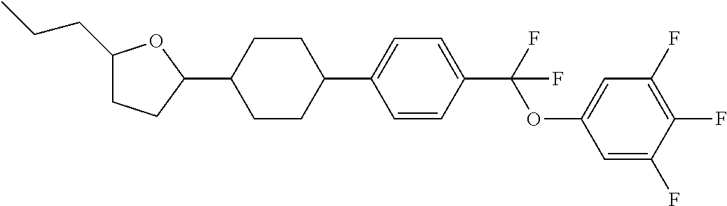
C1(CCC)CCC(C2CCC(C3=CC=C(C(OC4=CC(F)=C(F)C(F)=C4)(F)F)C=C3)CC2)O1
